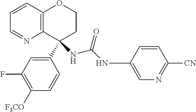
C1=CC2=C(N=C1)C(C1=CC(F)=C([F3CO])C=C1)(NC(NC1=CN=C([CN])C=C1)=O)CCO2
